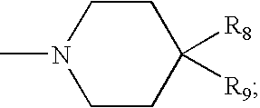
C1CN(C)CCC1([R9])[R8]
